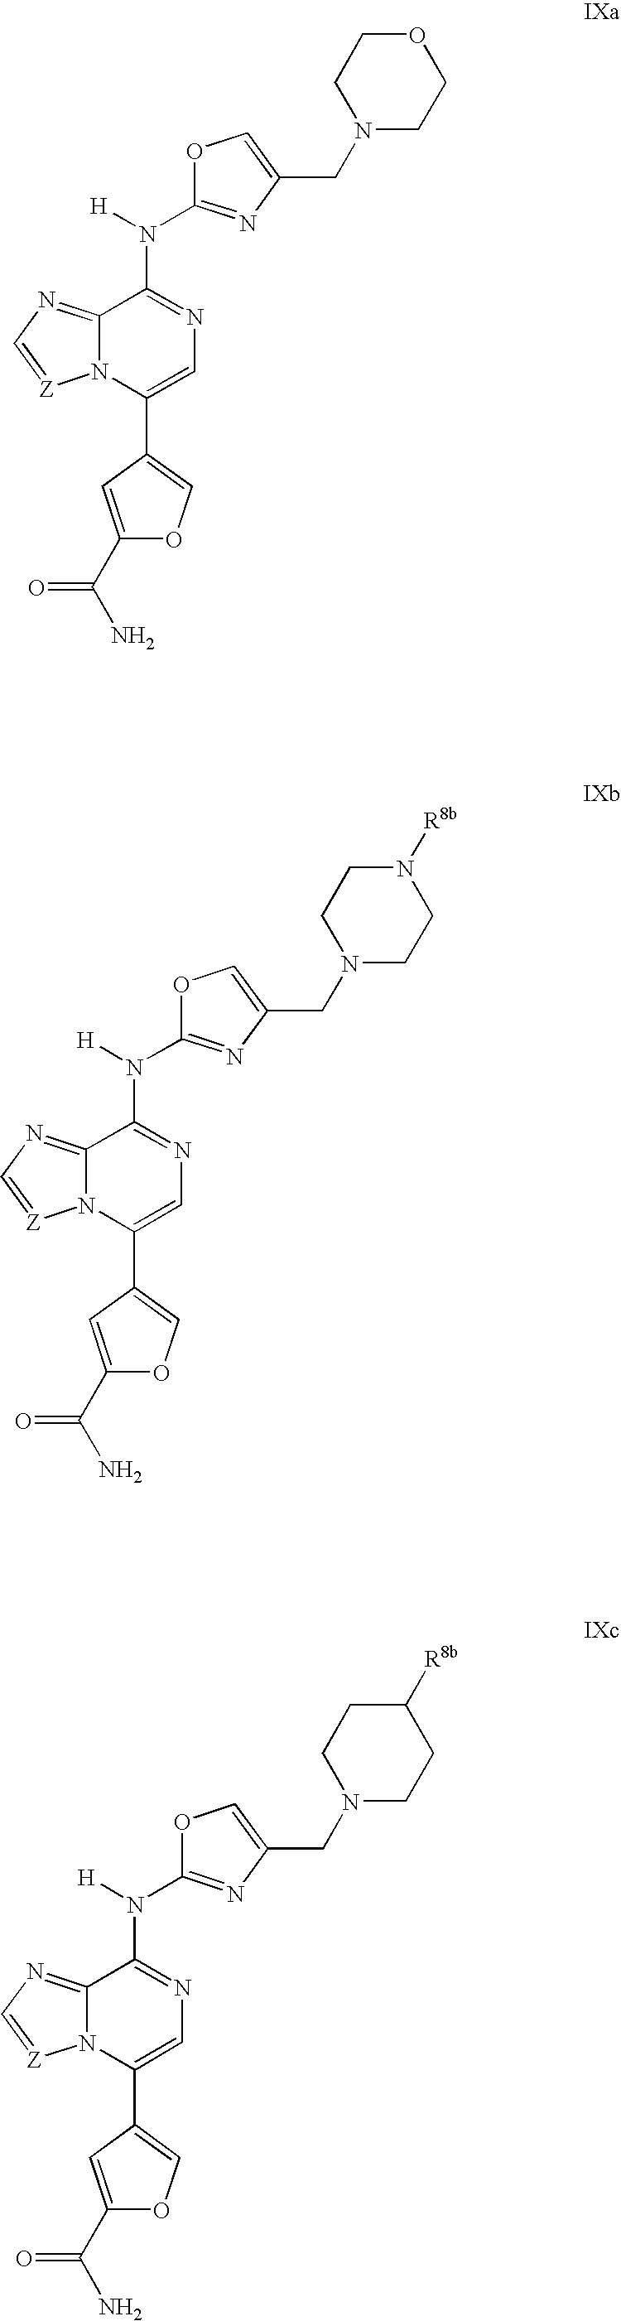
O1C(N([H])C2=NC=C(C3=COC(C(N)=O)=C3)N3C2=NC=[Z]3)=NC(CN2CCOCC2)=C1.O1C(N([H])C2=NC=C(C3=COC(C(N)=O)=C3)N3C2=NC=[Z]3)=NC(CN2CCN([R8b])CC2)=C1.O1C(N([H])C2=NC=C(C3=COC(C(N)=O)=C3)N3C2=NC=[Z]3)=NC(CN2CCC([R8b])CC2)=C1
